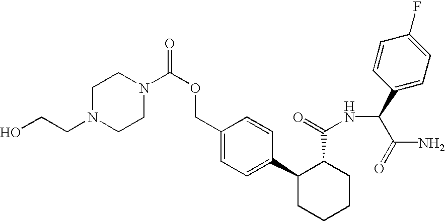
C1(COC(=O)N2CCN(CCO)CC2)=CC=C(C2CCCCC2C(=O)NC(C(=O)N)C2=CC=C(F)C=C2)C=C1
